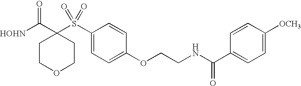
[HOHN]C(C1(S(C2=CC=C(OCCNC(C3=CC=C([OCH3])C=C3)=O)C=C2)(=O)=O)CCOCC1)=O
